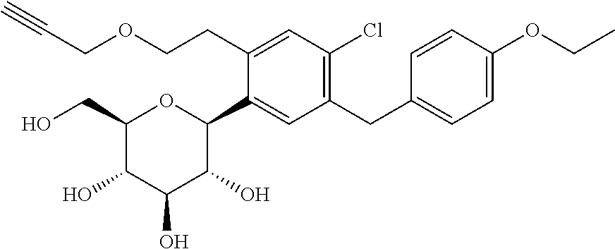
C1(CO)C(O)C(O)C(O)C(C2=CC(CC3=CC=C(OCC)C=C3)=C(Cl)C=C2CCOCC#C)O1
